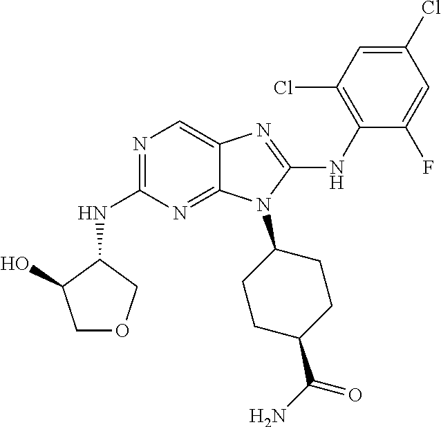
N1=C(NC2C(O)COC2)N=C2C(=C1)N=C(NC1=C(Cl)C=C(Cl)C=C1F)N2C1CCC(C(N)=O)CC1
